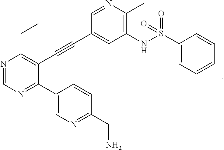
N1=CN=C(C2=CN=C(CN)C=C2)C(C#CC2=CC(NS(C3=CC=CC=C3)(=O)=O)=C(C)N=C2)=C1CC
